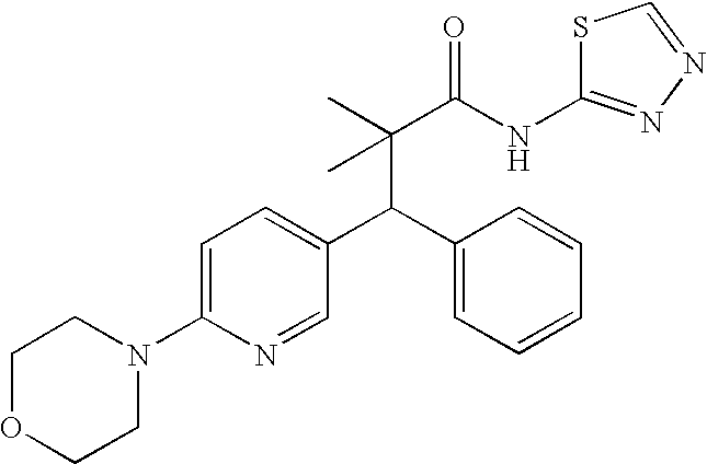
C(C(C)(C(NC1=NN=CS1)=O)C)(C1=CC=C(N2CCOCC2)N=C1)C1=CC=CC=C1
